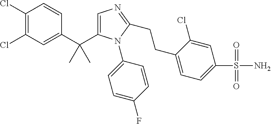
C1(C(C)(C)C2=CN=C(CCC3=CC=C(S(N)(=O)=O)C=C3Cl)N2C2=CC=C(F)C=C2)=CC(Cl)=C(Cl)C=C1
